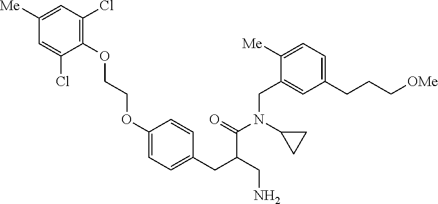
C1=C([Me])C=C(Cl)C(OCCOC2=CC=C(CC(CN)C(=O)N(C3CC3)CC3=CC(CCC[OMe])=CC=C3[Me])C=C2)=C1Cl
